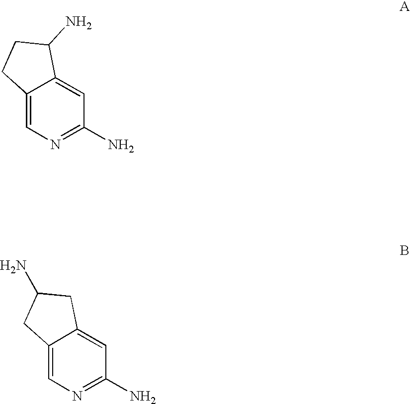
C12=CN=C(N)C=C1C(N)CC2.C12=CN=C(N)C=C1CC(N)C2
